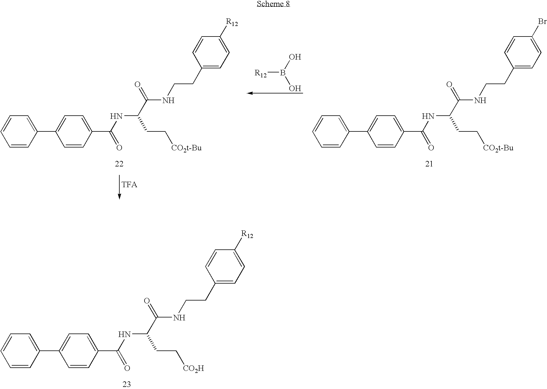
C1=CC(C2=CC=C(C(=O)NC(CC[CO2H])C(NCCC3=CC=C([R12])C=C3)=O)C=C2)=CC=C1.[R12]B(O)O.C1=CC(C2=CC=C(C(=O)NC(CC[CO2t-Bu])C(NCCC3=CC=C([R12])C=C3)=O)C=C2)=CC=C1.C1=CC(C2=CC=C(C(=O)NC(CC[CO2t-Bu])C(NCCC3=CC=C(Br)C=C3)=O)C=C2)=CC=C1
